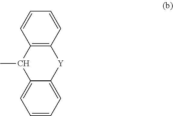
C12=C(C=CC=C1)[Y]C1=CC=CC=C1C2C
